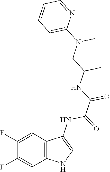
C12=C(C=C(F)C(F)=C1)NC=C2NC(=O)C(=O)NC(C)CN(C1=CC=CC=N1)C
